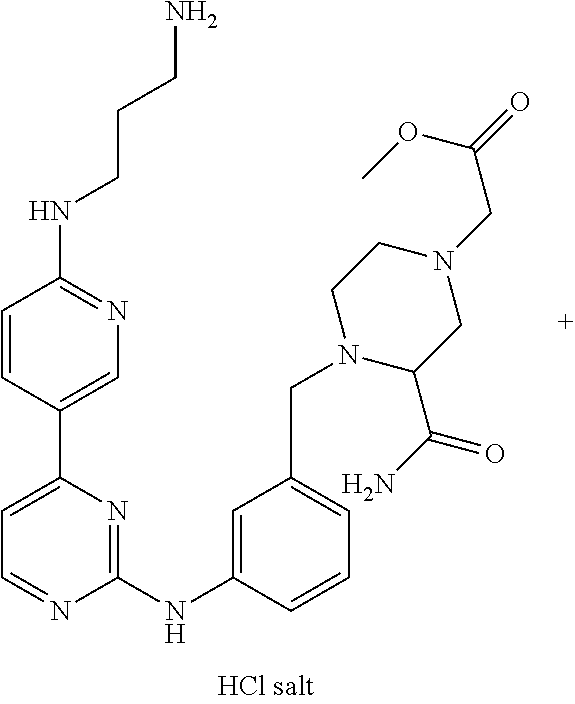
C1(NC2=CC(CN3C(C(N)=O)CN(CC(=O)OC)CC3)=CC=C2)=NC(C2=CN=C(NCCCN)C=C2)=CC=N1
